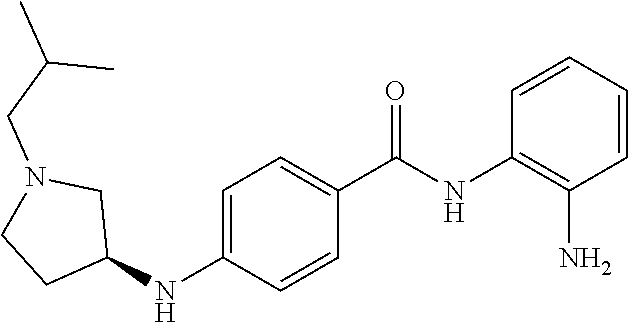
C1=CC=CC(N)=C1NC(C1=CC=C(NC2CN(CC(C)C)CC2)C=C1)=O
